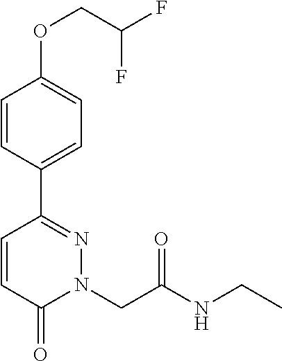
C1=CC(C2=NN(CC(NCC)=O)C(=O)C=C2)=CC=C1OCC(F)F
